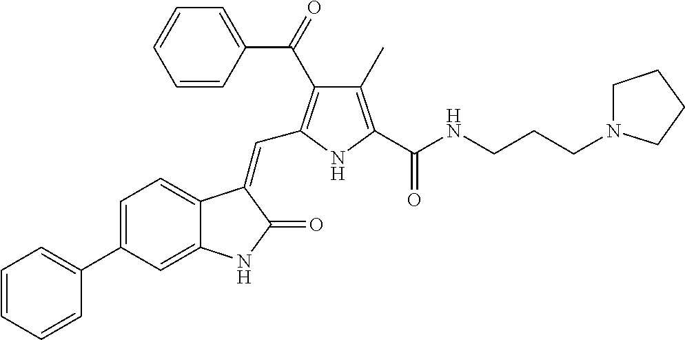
C1=C(C2=CC=CC=C2)C=C2C(=C1)C(=CC1=C(C(=O)C3=CC=CC=C3)C(C)=C(C(NCCCN3CCCC3)=O)N1)C(=O)N2
